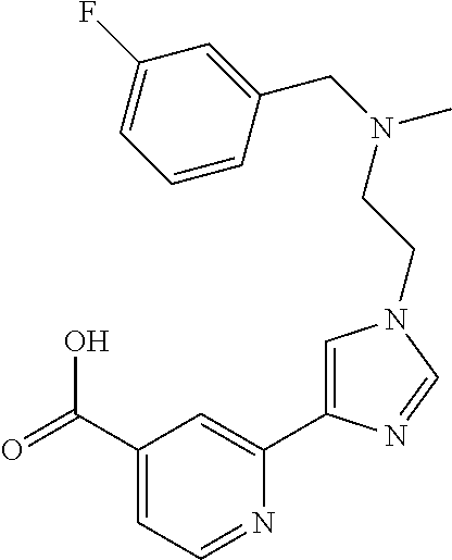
C1(C(=O)O)=CC=NC(C2=CN(CCN(CC3=CC(F)=CC=C3)C)C=N2)=C1
